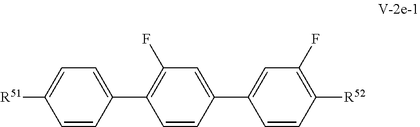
C1(F)=C(C2=CC=C([R51])C=C2)C=CC(C2=CC(F)=C([R52])C=C2)=C1
